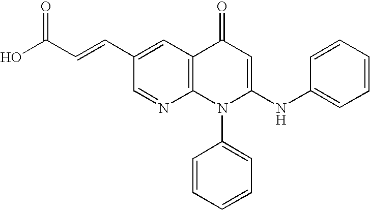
C1=NC2=C(C=C1C=CC(O)=O)C(=O)C=C(NC1=CC=CC=C1)N2C1=CC=CC=C1
